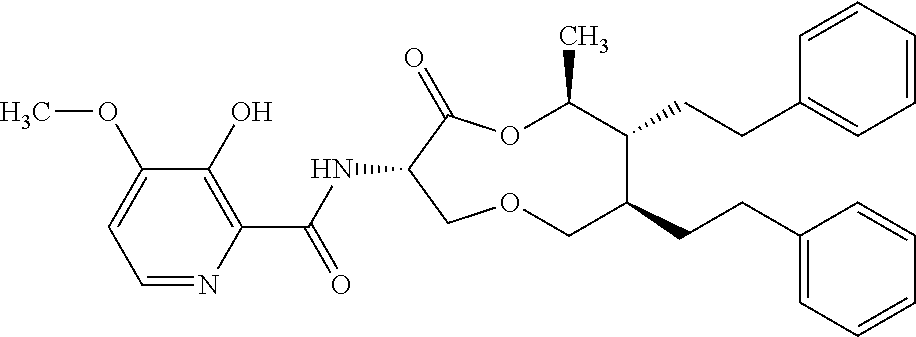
C1(O)=C(C(NC2C(=O)OC(C)C(CCC3=CC=CC=C3)C(CCC3=CC=CC=C3)COC2)=O)N=CC=C1OC
